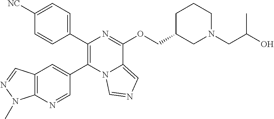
C1(C2=C(C3=CC4=C(N=C3)N(C)N=C4)N3C(=CN=C3)C(OCC3CN(CC(O)C)CCC3)=N2)=CC=C([NC])C=C1
